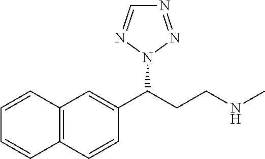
C12=C(C=CC(C(CCNC)N3N=NC=N3)=C1)C=CC=C2
